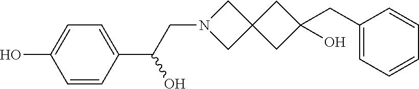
N1(CC(C2=CC=C(O)C=C2)O)CC2(C1)CC(CC1=CC=CC=C1)(O)C2
